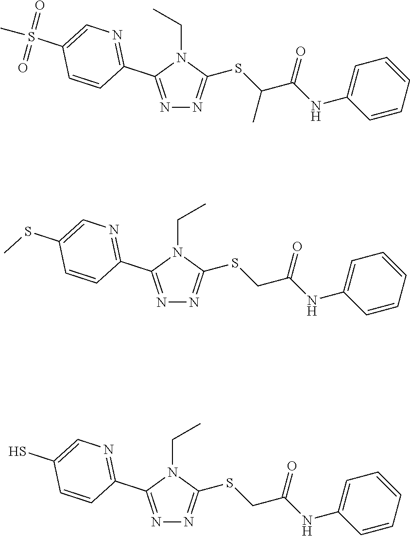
N1=C(C2=NC=C(S(C)(=O)=O)C=C2)N(CC)C(SC(C(NC2=CC=CC=C2)=O)C)=N1.N1=C(C2=NC=C(SC)C=C2)N(CC)C(SCC(NC2=CC=CC=C2)=O)=N1.N1=C(C2=NC=C(S)C=C2)N(CC)C(SCC(NC2=CC=CC=C2)=O)=N1
